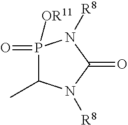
P1([OR11])(=O)C(C)N([R8])C(=O)N1[R8]
